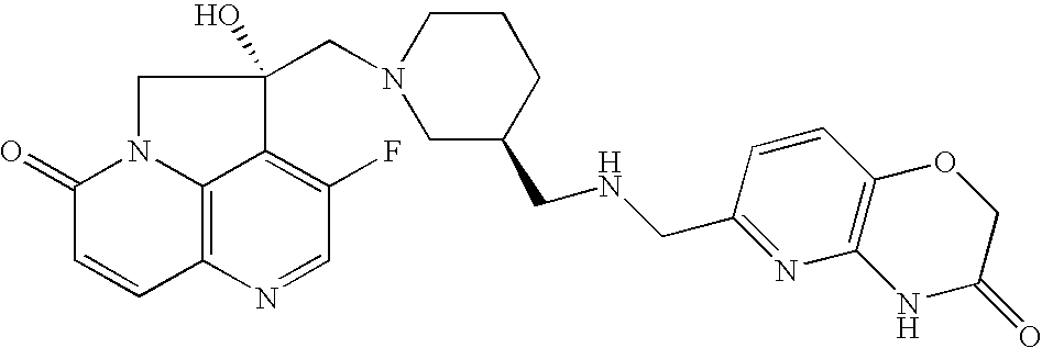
C12=C3N(C(=O)C=C1)CC(O)(CN1CC(CNCC4=NC5=C(C=C4)OCC(=O)N5)CCC1)C3=C(F)C=N2
